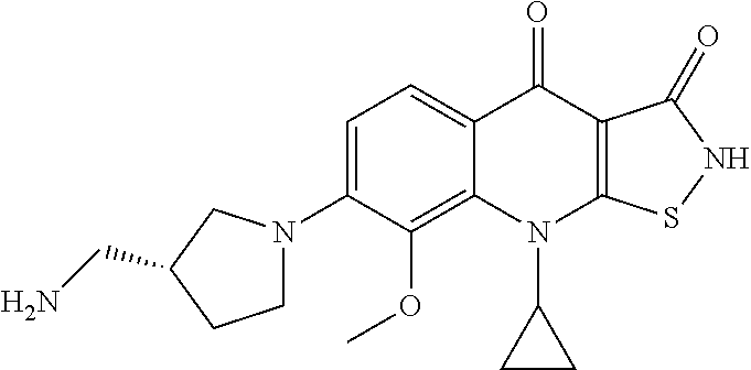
C12=C(OC)C(N3CCC(CN)C3)=CC=C1C(=O)C1=C(N2C2CC2)SNC1=O
